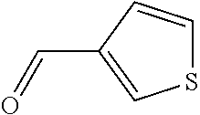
S1C=CC(C=O)=C1
